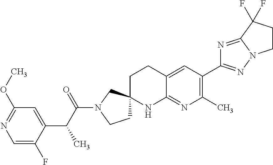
C1=C(F)C(C(C(N2CCC3(C2)CCC2=CC(C4=NN5C(=N4)C(F)(F)CC5)=C(C)N=C2N3)=O)C)=CC(OC)=N1
